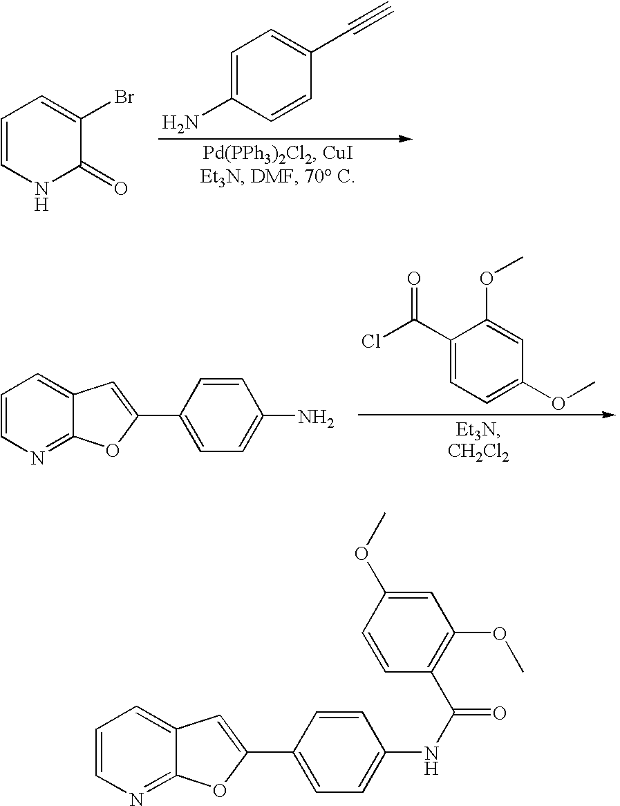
C1=CN=C2C(=C1)C=C(C1=CC=C(NC(=O)C3=C(OC)C=C(OC)C=C3)C=C1)O2.C1=C(N)C=CC(C#C)=C1.C1=CNC(=O)C(Br)=C1.C1=CN=C2C(=C1)C=C(C1=CC=C(N)C=C1)O2.C1(C(Cl)=O)=CC=C(OC)C=C1OC
